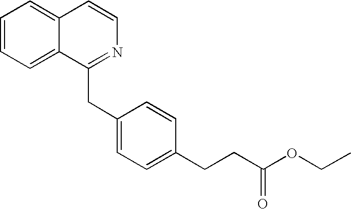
C1=CC=C2C(=C1)C=CN=C2CC1=CC=C(CCC(OCC)=O)C=C1
